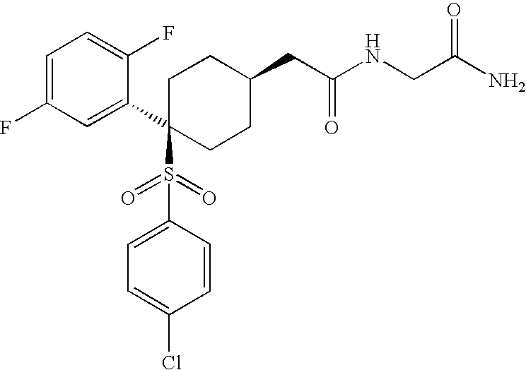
C1=C(F)C=C(C2(S(C3=CC=C(Cl)C=C3)(=O)=O)CCC(CC(NCC(N)=O)=O)CC2)C(F)=C1
